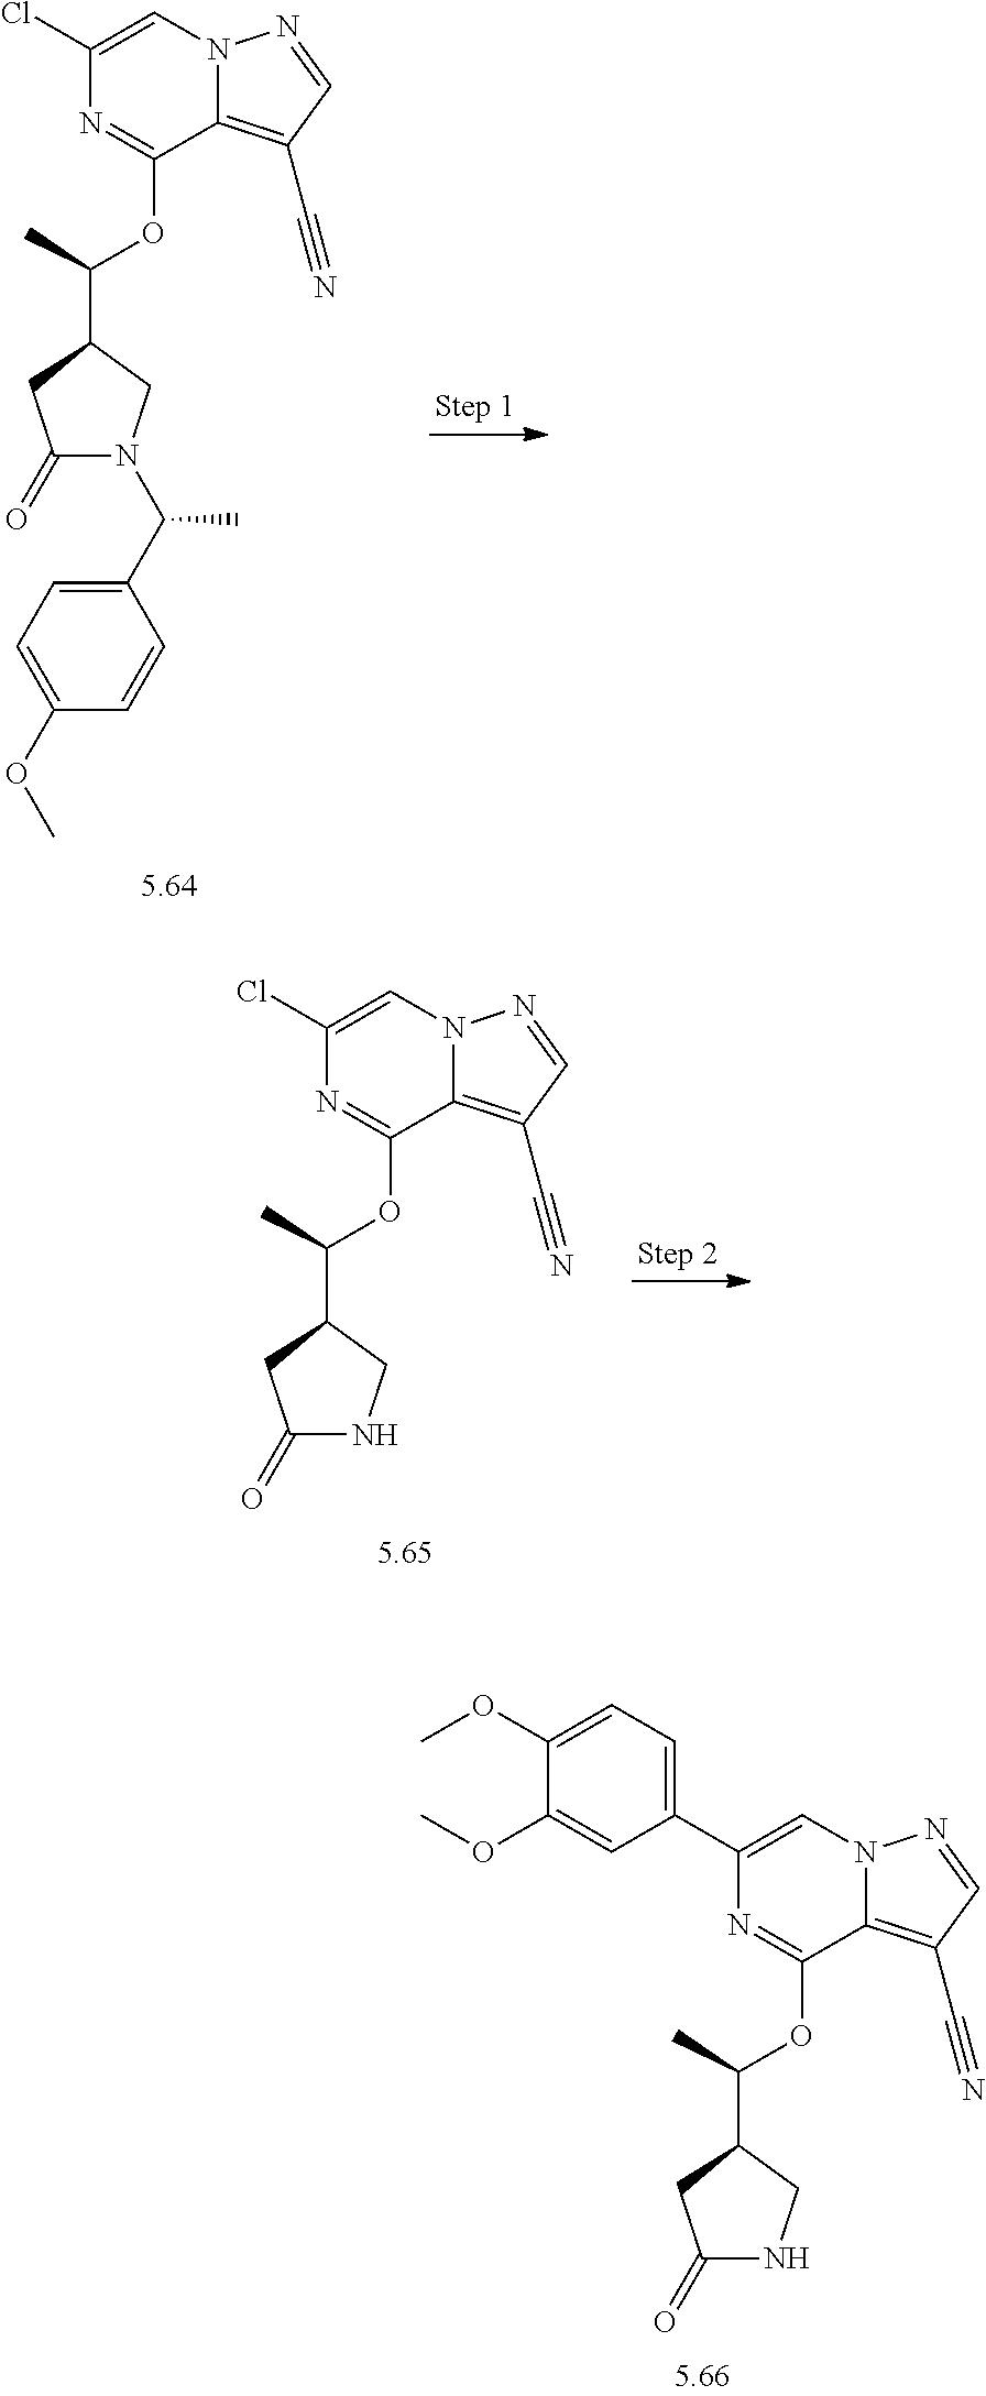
C12=C(C#N)C=NN1C=C(C1=CC=C(OC)C(OC)=C1)N=C2OC(C)C1CNC(=O)C1.C12=C(C#N)C=NN1C=C(Cl)N=C2OC(C)C1CN(C(C)C2=CC=C(OC)C=C2)C(=O)C1.C12=C(C#N)C=NN1C=C(Cl)N=C2OC(C)C1CNC(=O)C1
